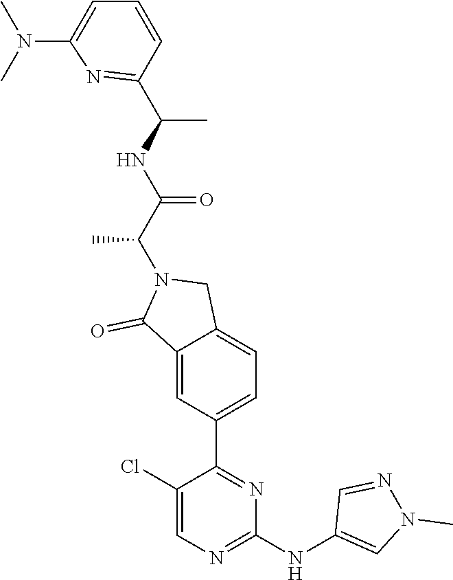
N1=C(C(NC(C(N2C(=O)C3=CC(C4=NC(NC5=CN(C)N=C5)=NC=C4Cl)=CC=C3C2)C)=O)C)C=CC=C1N(C)C
